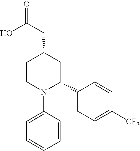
C1=C(N2C(C3=CC=C([CF3])C=C3)CC(CC(=O)O)CC2)C=CC=C1
